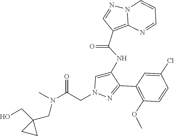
C1(C2=NN(CC(N(C)CC3(CO)CC3)=O)C=C2NC(C2=C3N(N=C2)C=CC=N3)=O)=C(OC)C=CC(Cl)=C1
